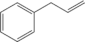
C1=CC=CC(CC=C)=C1
